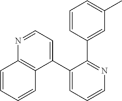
C1(C2=CC=NC3=C2C=CC=C3)=CC=CN=C1C1=CC(C)=CC=C1
